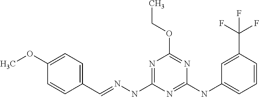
C1(C=NNC2=NC(OCC)=NC(NC3=CC=CC(C(F)(F)F)=C3)=N2)=CC=C(OC)C=C1
